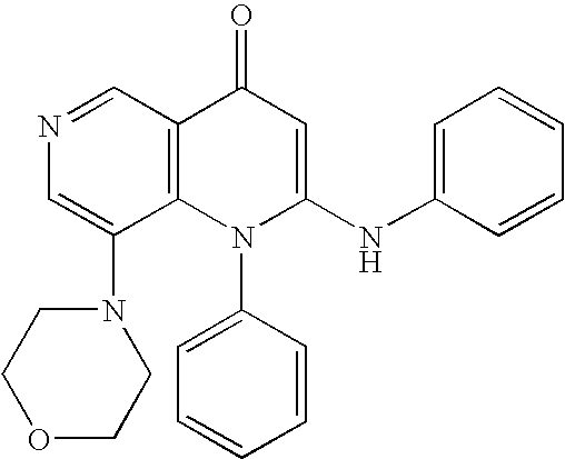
C1=C(N2CCOCC2)C2=C(C=N1)C(=O)C=C(NC1=CC=CC=C1)N2C1=CC=CC=C1
